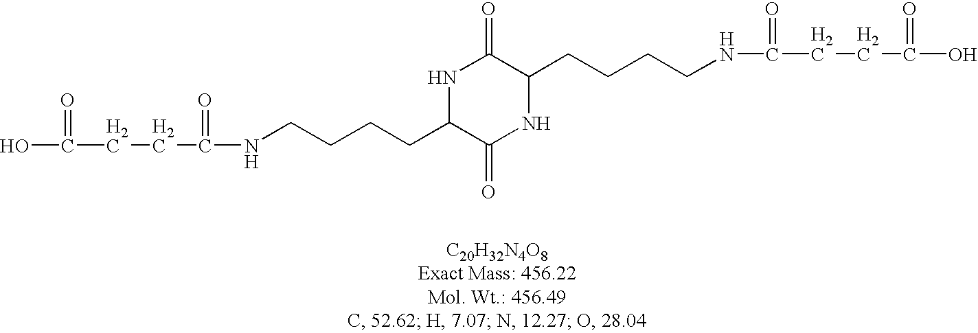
N1C(CCCCNC(CCC(O)=O)=O)C(=O)NC(CCCCNC(CCC(O)=O)=O)C1=O
